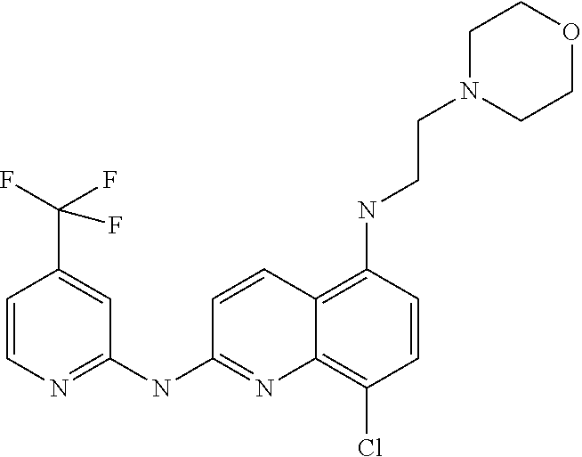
C1=CN=C(NC2=NC3=C(Cl)C=CC(NCCN4CCOCC4)=C3C=C2)C=C1C(F)(F)F
